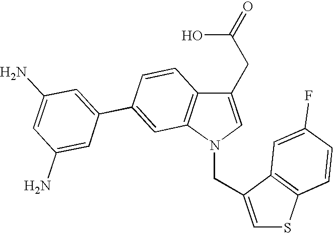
C(N1C=C(CC(=O)O)C2=C1C=C(C1=CC(N)=CC(N)=C1)C=C2)C1=CSC2=C1C=C(F)C=C2
